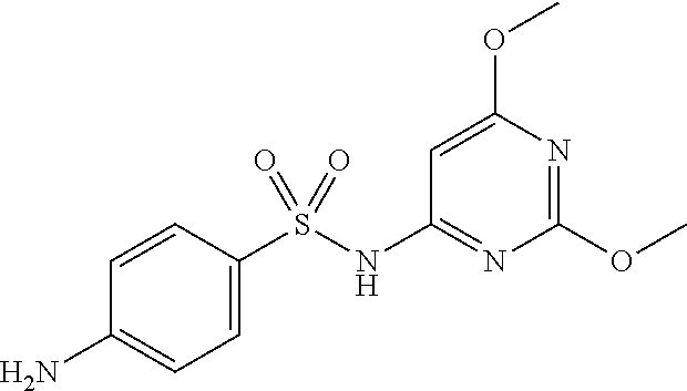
C1=CC(S(NC2=NC(OC)=NC(OC)=C2)(=O)=O)=CC=C1N
